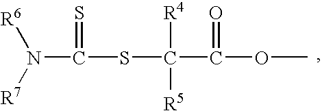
N(C(SC(C(OC)=O)([R4])[R5])=S)([R6])[R7]
